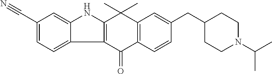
C12=C(C(=O)C3=C(C1(C)C)C=C(CC1CCN(C(C)C)CC1)C=C3)C1=CC=C(C#N)C=C1N2
